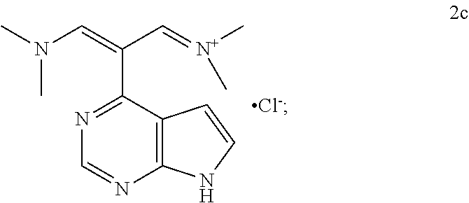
C1=NC2=C(C(C(=CN(C)C)C=[N+](C)C)=N1)C=CN2.[Cl-]
